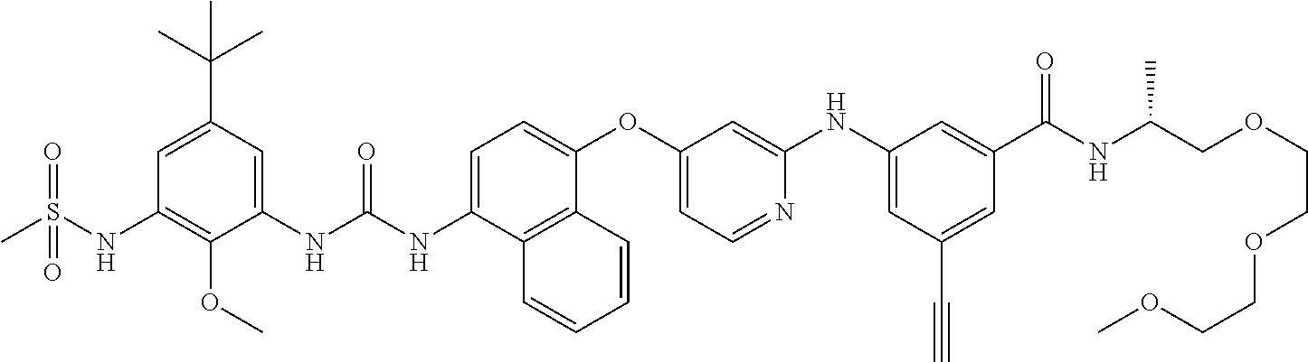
C1=C(C(C)(C)C)C=C(NC(NC2=CC=C(OC3=CC=NC(NC4=CC(C#C)=CC(C(NC(COCCOCCOC)C)=O)=C4)=C3)C3=C2C=CC=C3)=O)C(OC)=C1NS(C)(=O)=O
